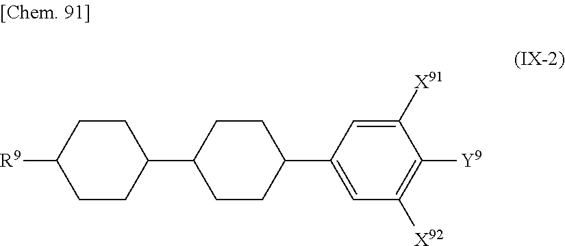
C1([R9])CCC(C2CCC(C3=CC([X92])=C([Y9])C([X91])=C3)CC2)CC1
